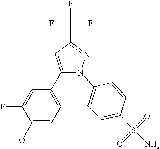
C1(C2=CC=C(OC)C(F)=C2)=CC(C(F)(F)F)=NN1C1=CC=C(S(N)(=O)=O)C=C1
